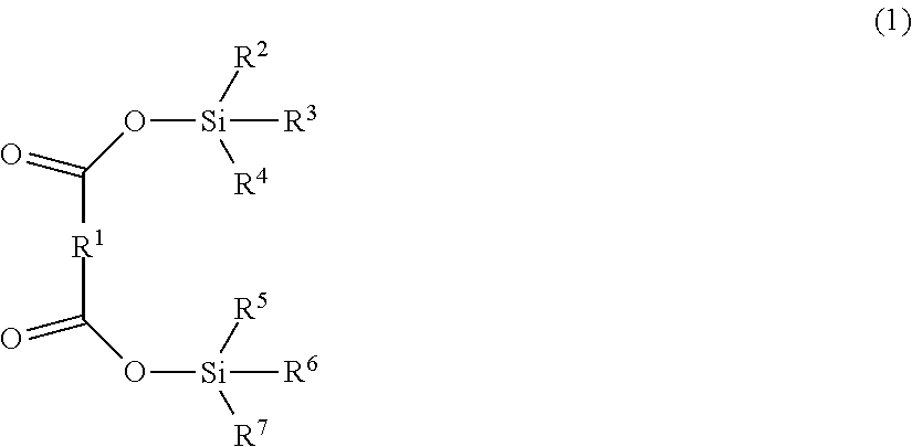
[R1](C(O[Si]([R2])([R4])[R3])=O)C(O[Si]([R5])([R7])[R6])=O
